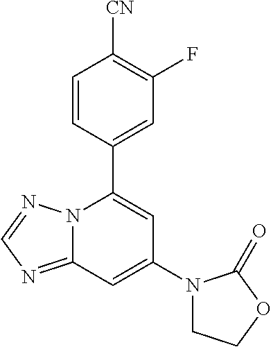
C12=NC=NN1C(C1=CC(F)=C([CN])C=C1)=CC(N1CCOC1=O)=C2
